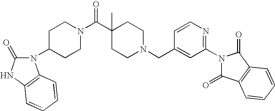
C(N1CCC(C(N2CCC(N3C(=O)NC4=C3C=CC=C4)CC2)=O)(C)CC1)C1=CC(N2C(=O)C3=C(C2=O)C=CC=C3)=NC=C1
